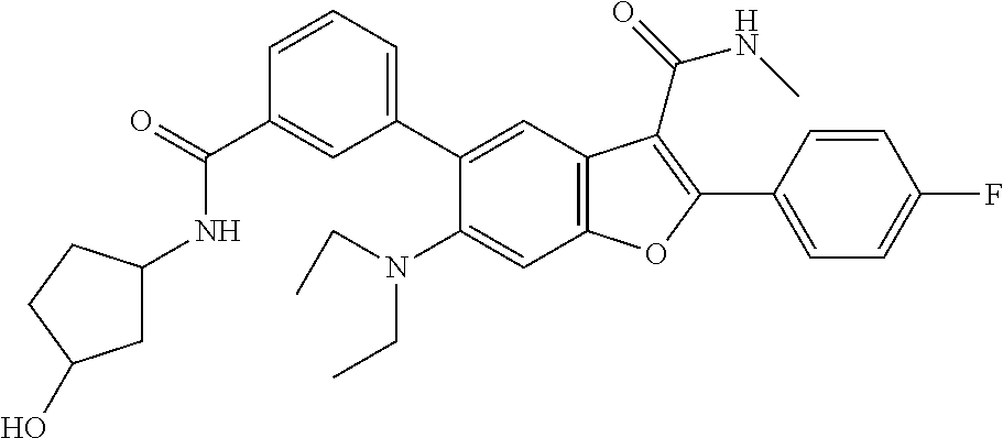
C1(C(=O)NC2CC(O)CC2)=CC(C2=CC3=C(C=C2N(CC)CC)OC(C2=CC=C(F)C=C2)=C3C(=O)NC)=CC=C1
